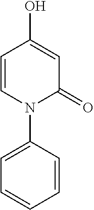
C1=CC(O)=CC(=O)N1C1=CC=CC=C1
